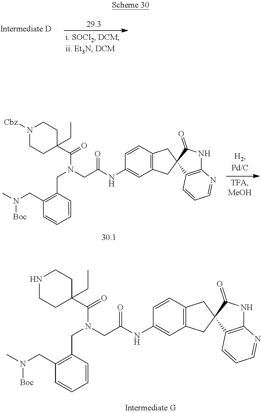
N(C)(CC1=C(CN(C(C2(CC)CCNCC2)=O)CC(=O)NC2=CC3=C(C=C2)CC2(C(=O)NC4=C2C=CC=N4)C3)C=CC=C1)[Boc].N(C)(CC1=C(CN(C(C2(CC)CCN([Cbz])CC2)=O)CC(=O)NC2=CC3=C(C=C2)CC2(C(=O)NC4=C2C=CC=N4)C3)C=CC=C1)[Boc]
